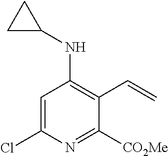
C1=C(Cl)N=C([CO2Me])C(C=C)=C1NC1CC1
